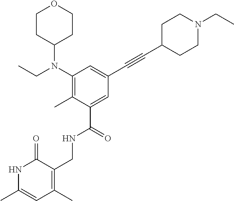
C1(N(CC)C2CCOCC2)=C(C)C(C(=O)NCC2=C(C)C=C(C)NC2=O)=CC(C#CC2CCN(CC)CC2)=C1
